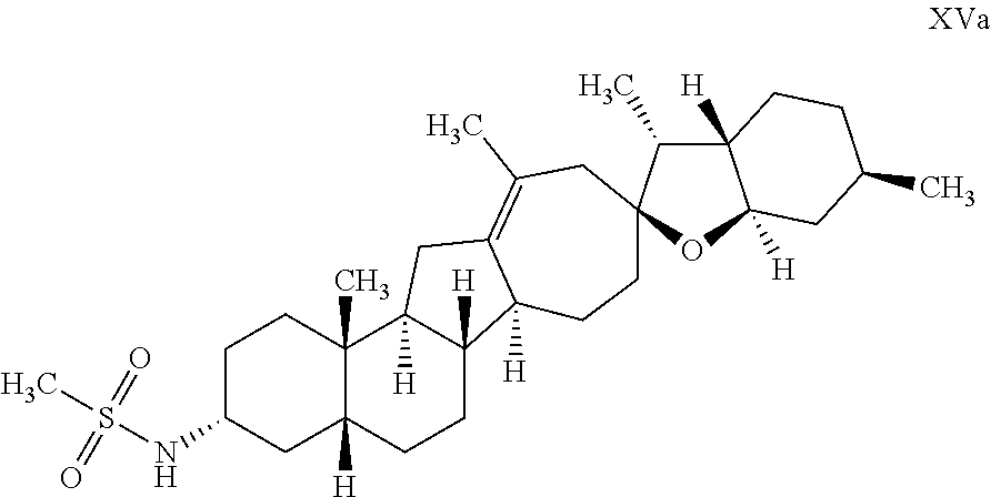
C1C(NS(C)(=O)=O)CC2([H])C(C)(C1)C1([H])C([H])(CC2)C2([H])C(=C(C)CC3(CC2)C(C)C2([H])C([H])(O3)CC(C)CC2)C1
